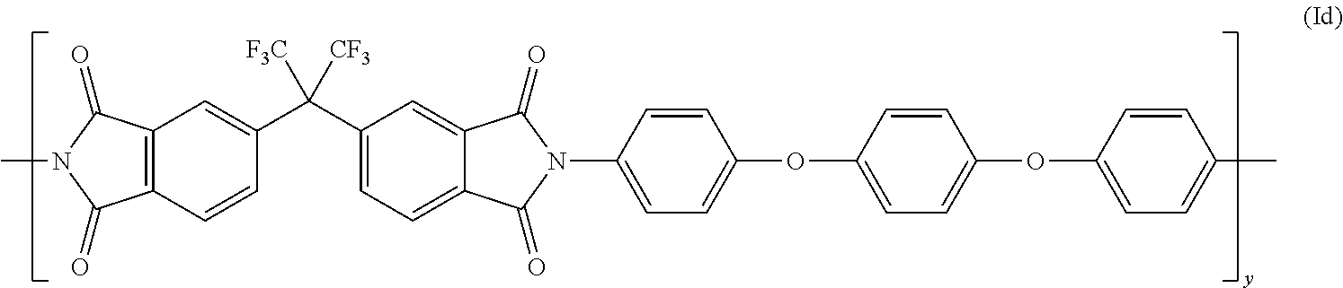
C12=C(C=CC(C(C3=CC=C4C(=C3)C(=O)N(C3=CC=C(OC5=CC=C(OC6=CC=C(C)C=C6)C=C5)C=C3)C4=O)([CF3])[F3C])=C1)C(=O)N(C)C2=O
